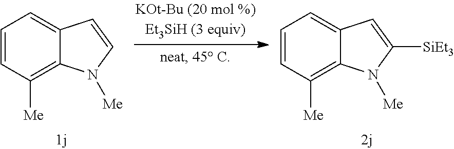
C1=CC([Me])=C2C(=C1)C=CN2[Me].C1=CC([Me])=C2C(=C1)C=C([SiEt3])N2[Me]
